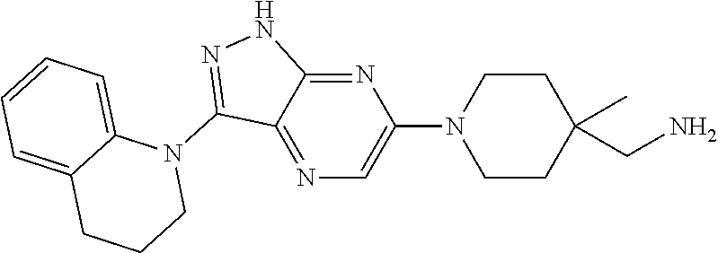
N1(C2=NNC3=NC(N4CCC(CN)(C)CC4)=CN=C23)C2=CC=CC=C2CCC1
